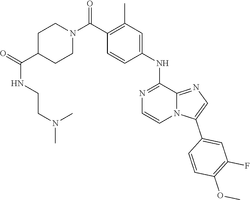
C12=NC=C(C3=CC(F)=C(OC)C=C3)N1C=CN=C2NC1=CC(C)=C(C(N2CCC(C(=O)NCCN(C)C)CC2)=O)C=C1
